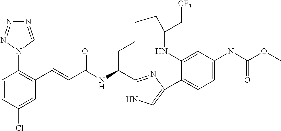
C(C(NC1C2=NC(=CN2)C2=CC=C(NC(OC)=O)C=C2NC(C[CF3])CCCC1)=O)=CC1=C(N2C=NN=N2)C=CC(Cl)=C1
